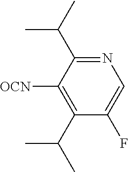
CC(C)C1=C([OCN])C(C(C)C)=NC=C1F
